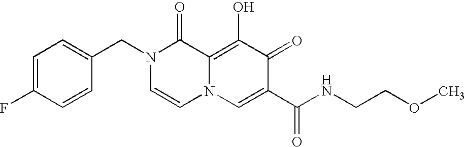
C1=C(F)C=CC(CN2C=CN3C(=C(O)C(=O)C(C(NCCOC)=O)=C3)C2=O)=C1
